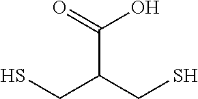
SCC(CS)C(=O)O
